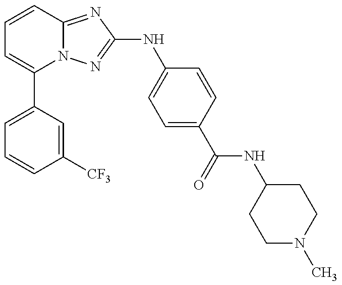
C1=C(C2=CC=CC3=NC(NC4=CC=C(C(=O)NC5CCN(C)CC5)C=C4)=NN23)C=C([CF3])C=C1
